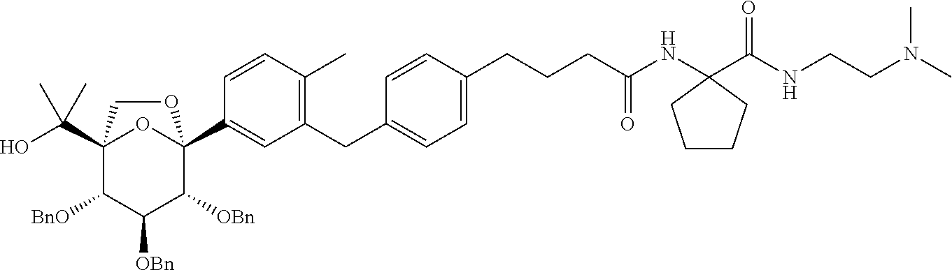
C12(C(O)(C)C)C([BnO])C([OBn])C([OBn])C(C3=CC(CC4=CC=C(CCCC(NC5(C(NCCN(C)C)=O)CCCC5)=O)C=C4)=C(C)C=C3)(O1)OC2
